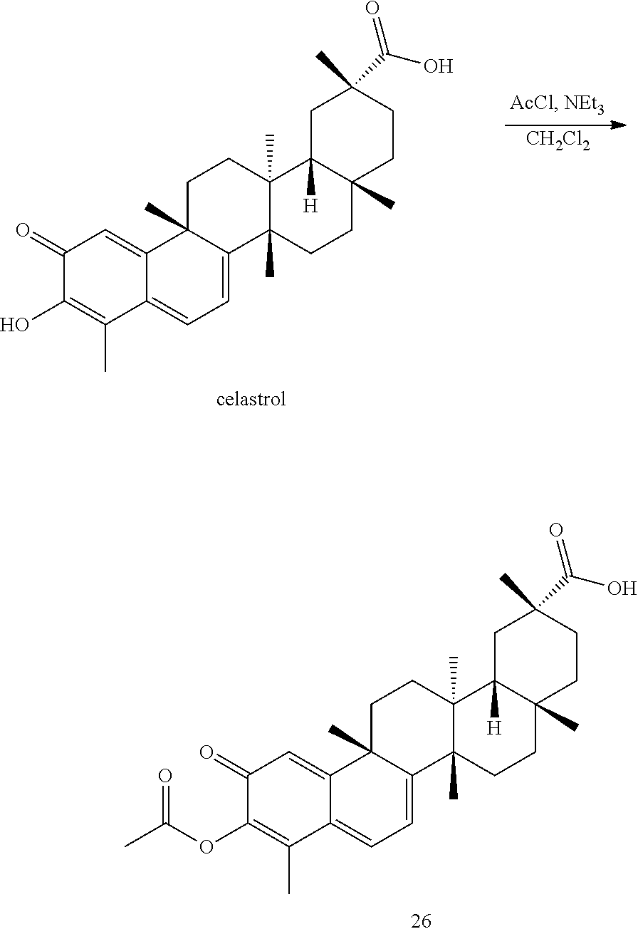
C1C2([H])C(C)(CCC1(C(O)=O)C)CCC1(C)C2(C)CCC2(C)C1=CC=C1C2=CC(=O)C(OC(C)=O)=C1C.C1C2([H])C(C)(CCC1(C(O)=O)C)CCC1(C)C2(C)CCC2(C)C1=CC=C1C2=CC(=O)C(O)=C1C.[CH2Cl2]
